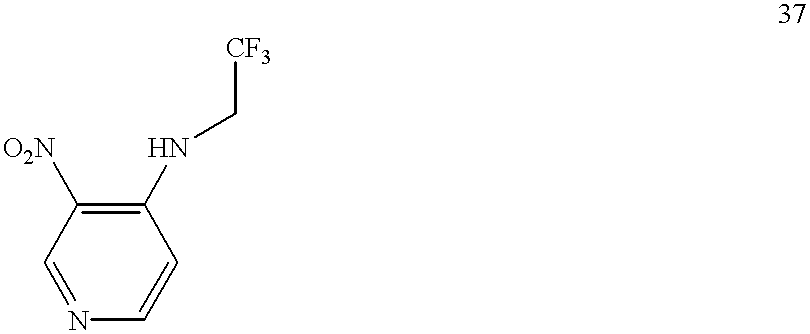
C1(NC[CF3])=C([O2N])C=NC=C1
